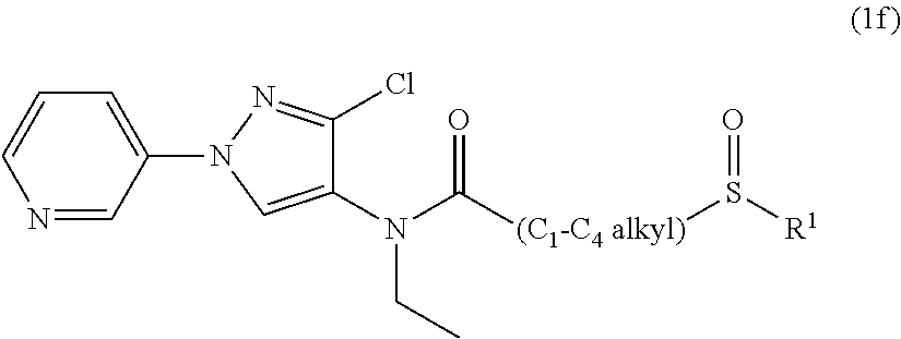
C1(N(CC)C([(C1-C4 alkyl)]S([R1])=O)=O)=CN(C2=CC=CN=C2)N=C1Cl
